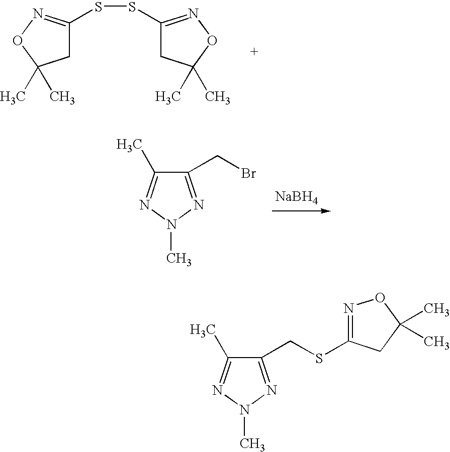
S(SC1=NOC(C)(C)C1)C1=NOC(C)(C)C1.[NaBH4].C1(CBr)=NN(C)N=C1C.C1(CSC2=NOC(C)(C)C2)=NN(C)N=C1C
